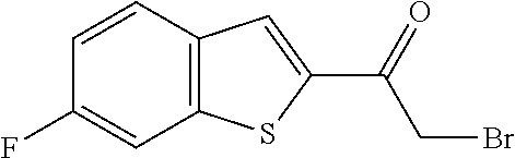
C12=C(C=CC(F)=C1)C=C(C(=O)CBr)S2
